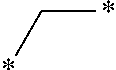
C(*)*
